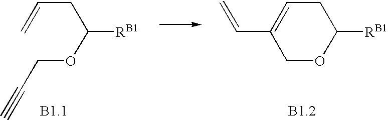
C(=C)CC(OCC#C)[RB1].C1=C(C=C)COC([RB1])C1
